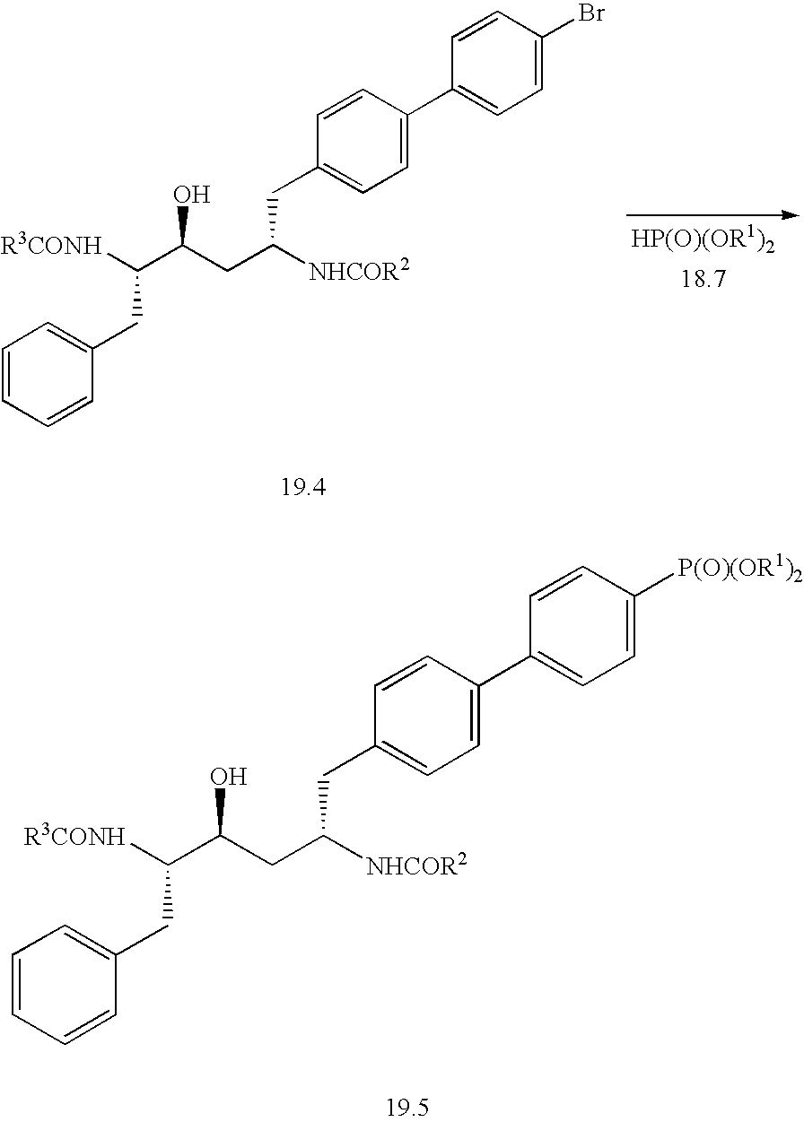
C1=CC=CC(CC(C(CC([NHCOR2])CC2=CC=C(C3=CC=C(Br)C=C3)C=C2)O)[R3CONH])=C1.C1=CC=CC(CC(C(CC([NHCOR2])CC2=CC=C(C3=CC=C([P(O)(OR1)2])C=C3)C=C2)O)[R3CONH])=C1
